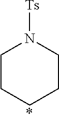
C1CCCCN1[Ts]
